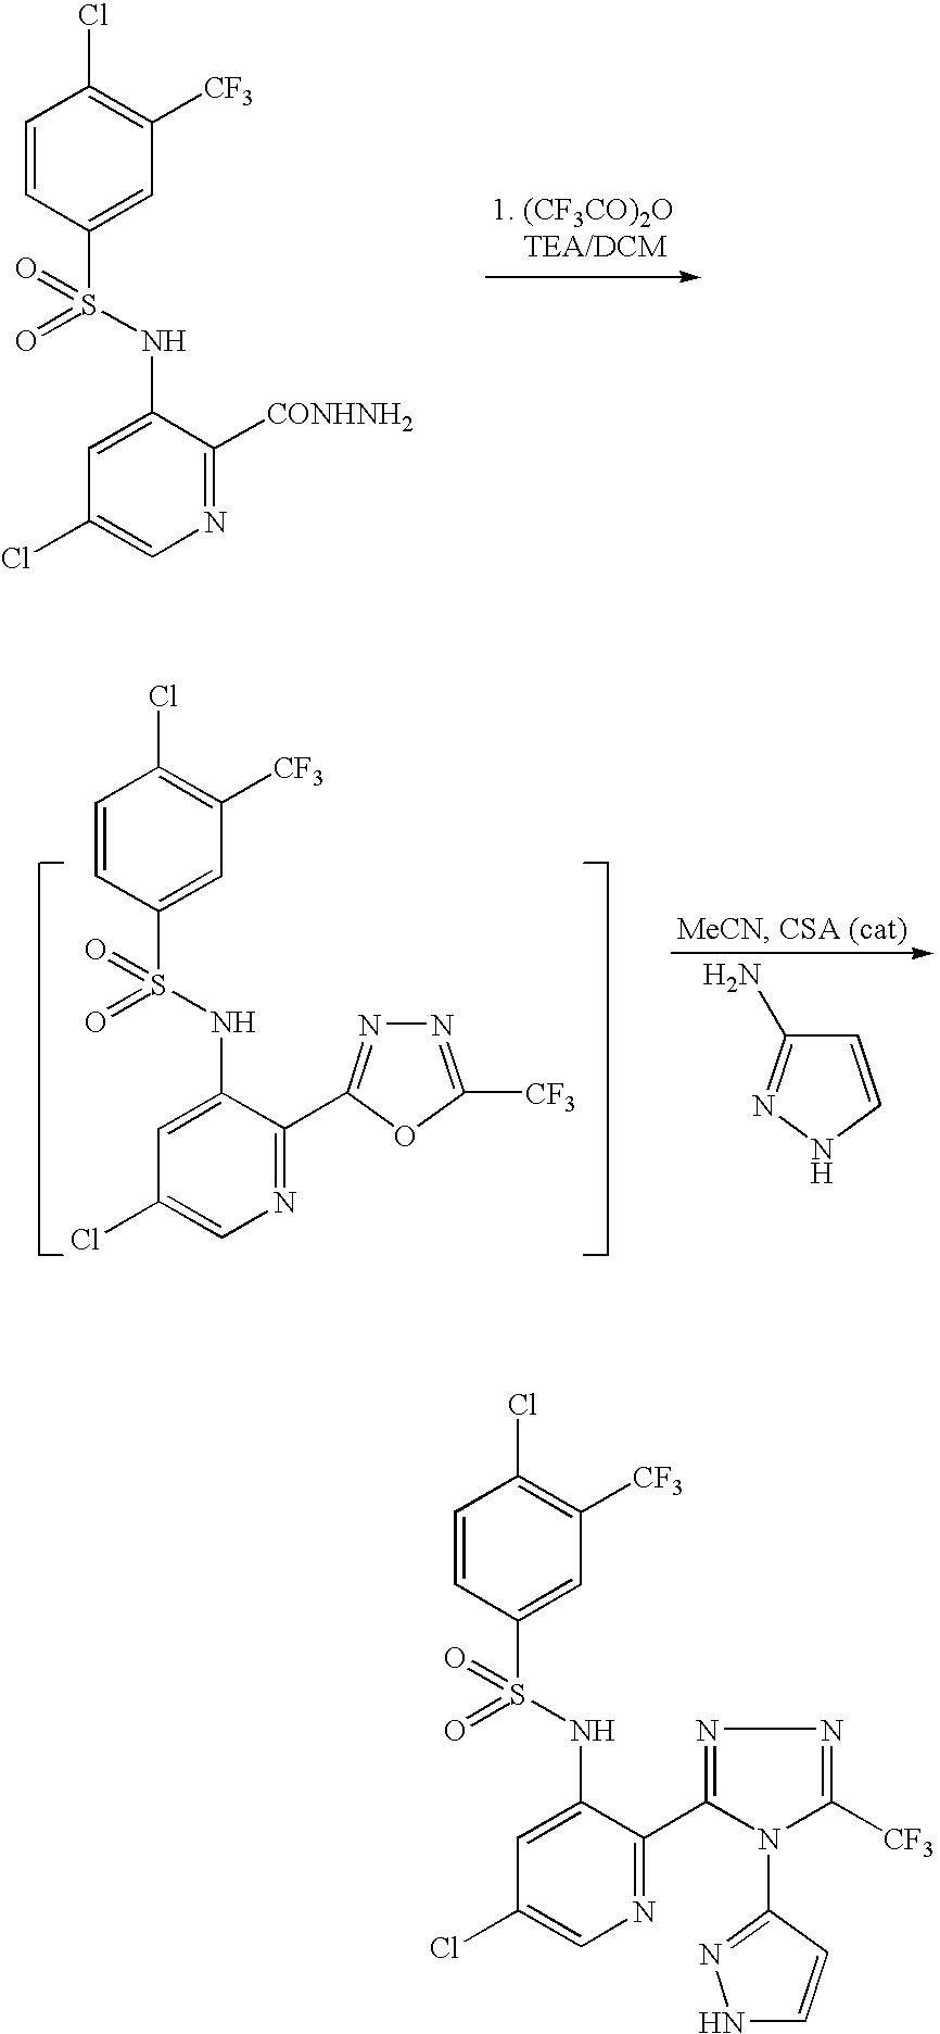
C1=CC(S(NC2=CC(Cl)=CN=C2[CONHNH2])(=O)=O)=CC([CF3])=C1Cl.N1C=CC(N)=N1.C1=CC(S(NC2=CC(Cl)=CN=C2C2=NN=C([CF3])O2)(=O)=O)=CC([CF3])=C1Cl.C1=CC(S(NC2=CC(Cl)=CN=C2C2=NN=C([CF3])N2C2=NNC=C2)(=O)=O)=CC([CF3])=C1Cl
